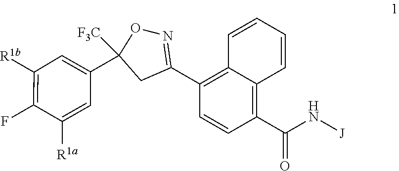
C1(C(=O)N[J])=C2C(=C(C3=NOC(C4=CC([R1b])=C(F)C([R1a])=C4)([F3C])C3)C=C1)C=CC=C2
